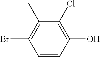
C1(O)=C(Cl)C(C)=C(Br)C=C1
